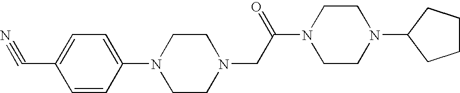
C1CN(CC(N2CCN(C3CCCC3)CC2)=O)CCN1C1=CC=C(C#N)C=C1
